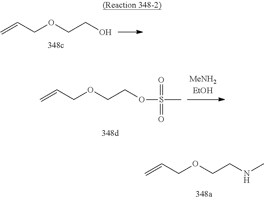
C=CCOCCO.C=CCOCCOS(C)(=O)=O.C=CCOCCNC
